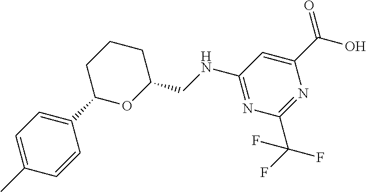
C1=C(C(O)=O)N=C(C(F)(F)F)N=C1NCC1CCCC(C2=CC=C(C)C=C2)O1
